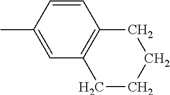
C1(C)=CC2=C(C=C1)CCCC2
